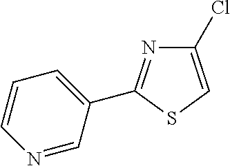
C1(Cl)=CSC(C2=CC=CN=C2)=N1
